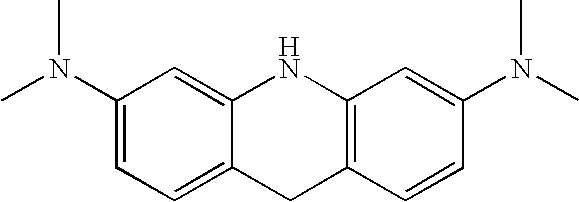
C1(N(C)C)=CC=C2C(=C1)NC1=C(C2)C=CC(N(C)C)=C1
